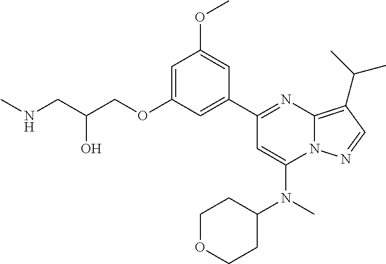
C1=C(OCC(CNC)O)C=C(C2=NC3=C(C(C)C)C=NN3C(N(C3CCOCC3)C)=C2)C=C1OC
